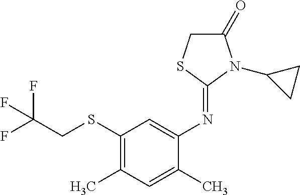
N(C1=CC(SCC(F)(F)F)=C(C)C=C1C)=C1N(C2CC2)C(=O)CS1
